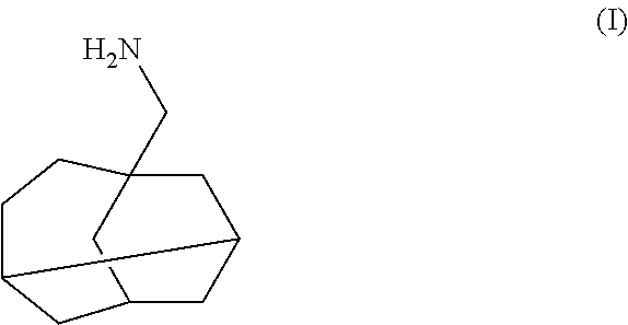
C1C2CC3CC1(CN)CCC2C3
